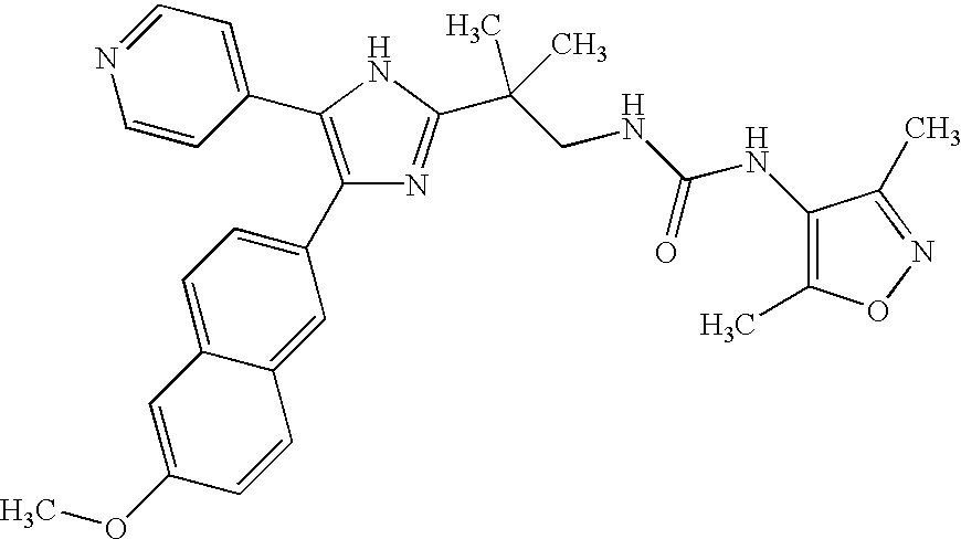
C1(C2=CC=C3C(=C2)C=CC(OC)=C3)=C(C2=CC=NC=C2)NC(C(CNC(NC2=C(C)ON=C2C)=O)(C)C)=N1
